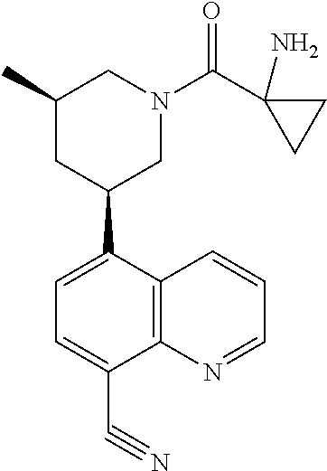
C12=C(C=CC=N1)C(C1CC(C)CN(C(C3(N)CC3)=O)C1)=CC=C2C#N
